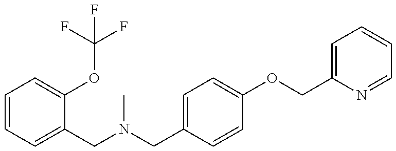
C1=CC=C(CN(C)CC2=CC=C(OCC3=CC=CC=N3)C=C2)C(OC(F)(F)F)=C1
